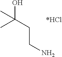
CC(C)(CCN)O.[*HCl]
